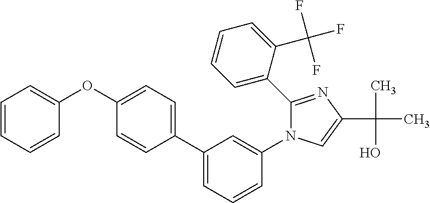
C1(C2=CC=CC=C2C(F)(F)F)=NC(C(C)(O)C)=CN1C1=CC(C2=CC=C(OC3=CC=CC=C3)C=C2)=CC=C1
